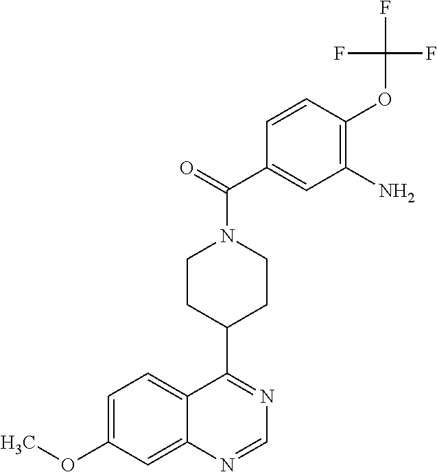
C12=CC=C(OC)C=C1N=CN=C2C1CCN(C(=O)C2=CC(N)=C(OC(F)(F)F)C=C2)CC1
